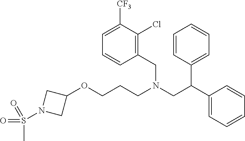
O(CCCN(CC(C1=CC=CC=C1)C1=CC=CC=C1)CC1=C(Cl)C([CF3])=CC=C1)C1CN(S(=O)(C)=O)C1
